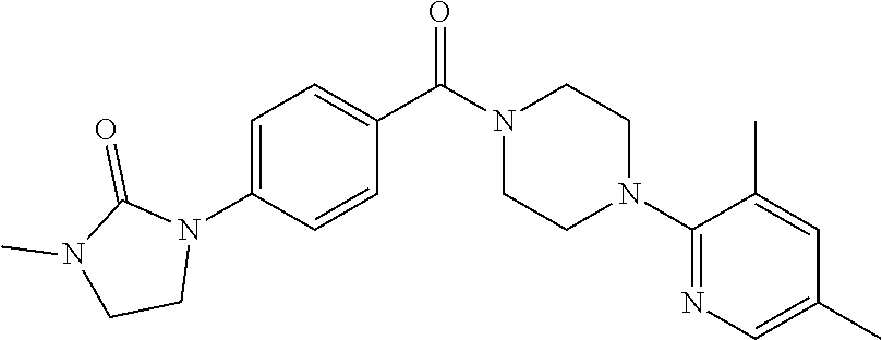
C1=C(N2C(=O)N(C)CC2)C=CC(C(N2CCN(C3=NC=C(C)C=C3C)CC2)=O)=C1
